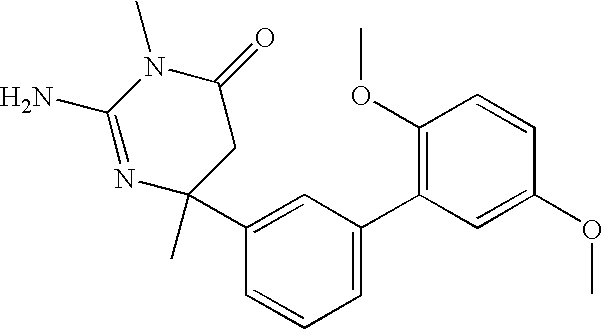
N1=C(N)N(C)C(=O)CC1(C)C1=CC(C2=C(OC)C=CC(OC)=C2)=CC=C1
